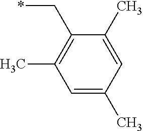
C(C1=C(C)C=C(C)C=C1C)*
